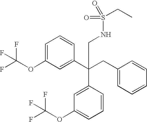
C1=C(OC(F)(F)F)C=C(C(CC2=CC=CC=C2)(C2=CC(OC(F)(F)F)=CC=C2)CNS(=O)(=O)CC)C=C1
